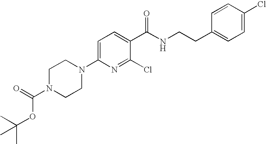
C1=C(N2CCN(C(=O)OC(C)(C)C)CC2)N=C(Cl)C(C(NCCC2=CC=C(Cl)C=C2)=O)=C1
